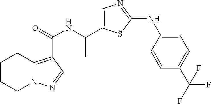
C1=C(C(NC(=O)C2=C3N(CCCC3)N=C2)C)SC(NC2=CC=C(C(F)(F)F)C=C2)=N1
